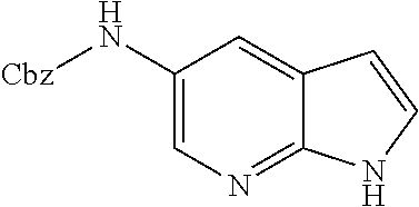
C1(N[Cbz])=CN=C2C(=C1)C=CN2
